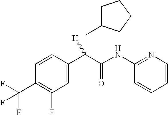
C1=C(C(C(NC2=NC=CC=C2)=O)(CC2CCCC2)[H])C=CC(C(F)(F)F)=C1F
